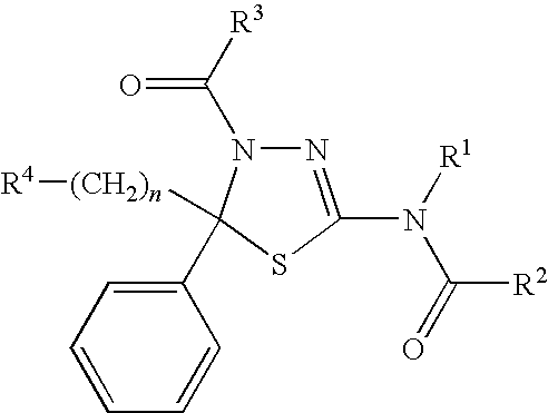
C1(C2([(CH2)n][R4])N(C([R3])=O)N=C(N([R1])C(=O)[R2])S2)=CC=CC=C1
